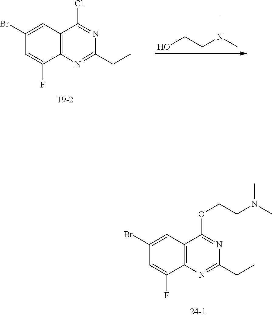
C12=C(N=C(CC)N=C1OCCN(C)C)C(F)=CC(Br)=C2.OCCN(C)C.C12=C(N=C(CC)N=C1Cl)C(F)=CC(Br)=C2
